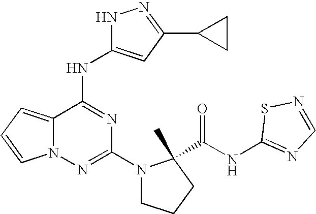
C1(N2CCCC2(C(=O)NC2=NC=NS2)C)=NN2C(=CC=C2)C(NC2=CC(C3CC3)=NN2)=N1
